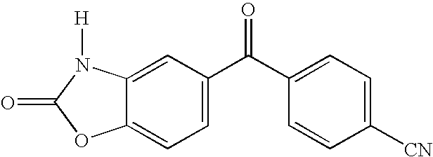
C12=CC=C(C(C3=CC=C([CN])C=C3)=O)C=C1N([H])C(=O)O2
